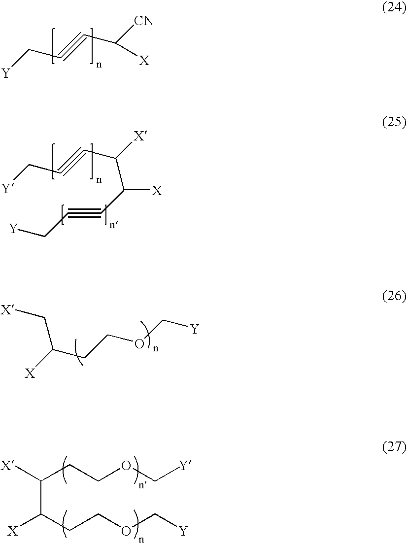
C(#CC([CN])[X])C[Y].[X]C(CCOC[Y])C[X].[X]C(CCOC[Y])C([X])CCOC[Y].C(#CC([X])C([X])C#CC[Y])C[Y]
